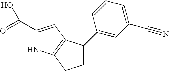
C1(C(=O)O)=CC2=C(N1)CCC2C1=CC(C#N)=CC=C1
